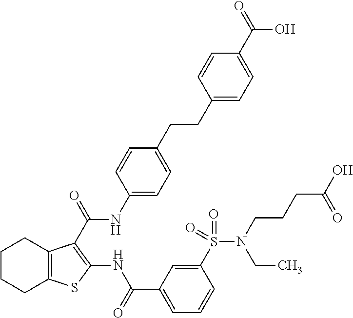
C1CCC2=C(C1)C(C(=O)NC1=CC=C(CCC3=CC=C(C(=O)O)C=C3)C=C1)=C(NC(C1=CC=CC(S(N(CCCC(O)=O)CC)(=O)=O)=C1)=O)S2
